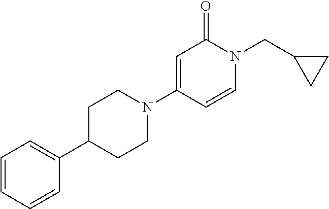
C1=CC=CC(C2CCN(C3=CC(=O)N(CC4CC4)C=C3)CC2)=C1
